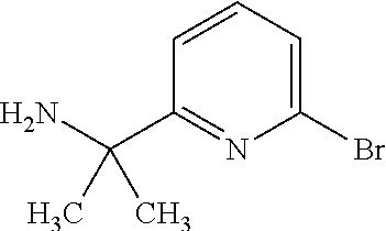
C1=CC=C(Br)N=C1C(N)(C)C
